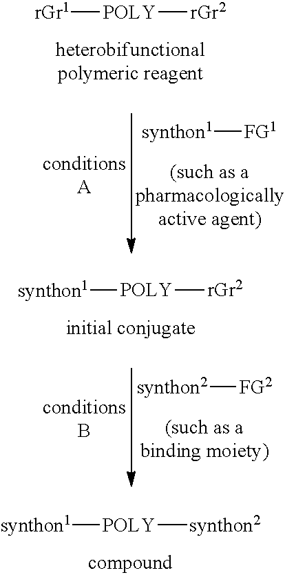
[rGr1][POLY][rGr2].[synthon1][FG1].[synthon1][POLY][rGr2].[synthon2][FG2].[synthon1][POLY][synthon2]
